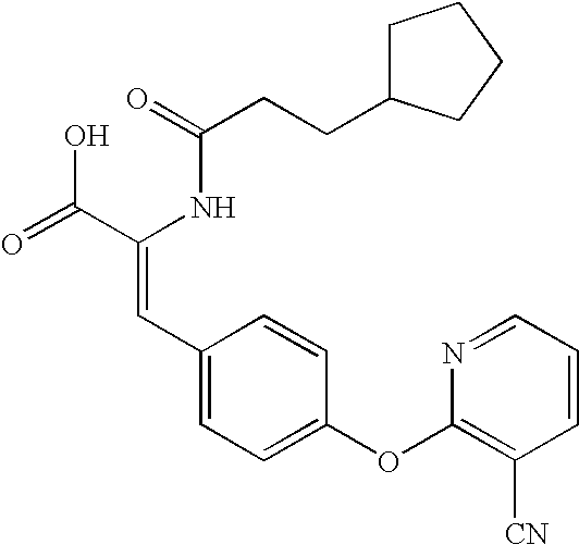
C(=O)(NC(C(=O)O)=CC1=CC=C(OC2=C([CN])C=CC=N2)C=C1)CCC1CCCC1
